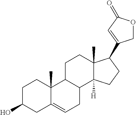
C1C(O)CC2=CCC3C(C2(C)C1)CCC1(C)C3([H])CCC1C1=CC(=O)OC1
